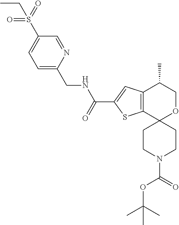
C1OC2(C3=C(C1C)C=C(C(=O)NCC1=CC=C(S(=O)(CC)=O)C=N1)S3)CCN(C(OC(C)(C)C)=O)CC2
